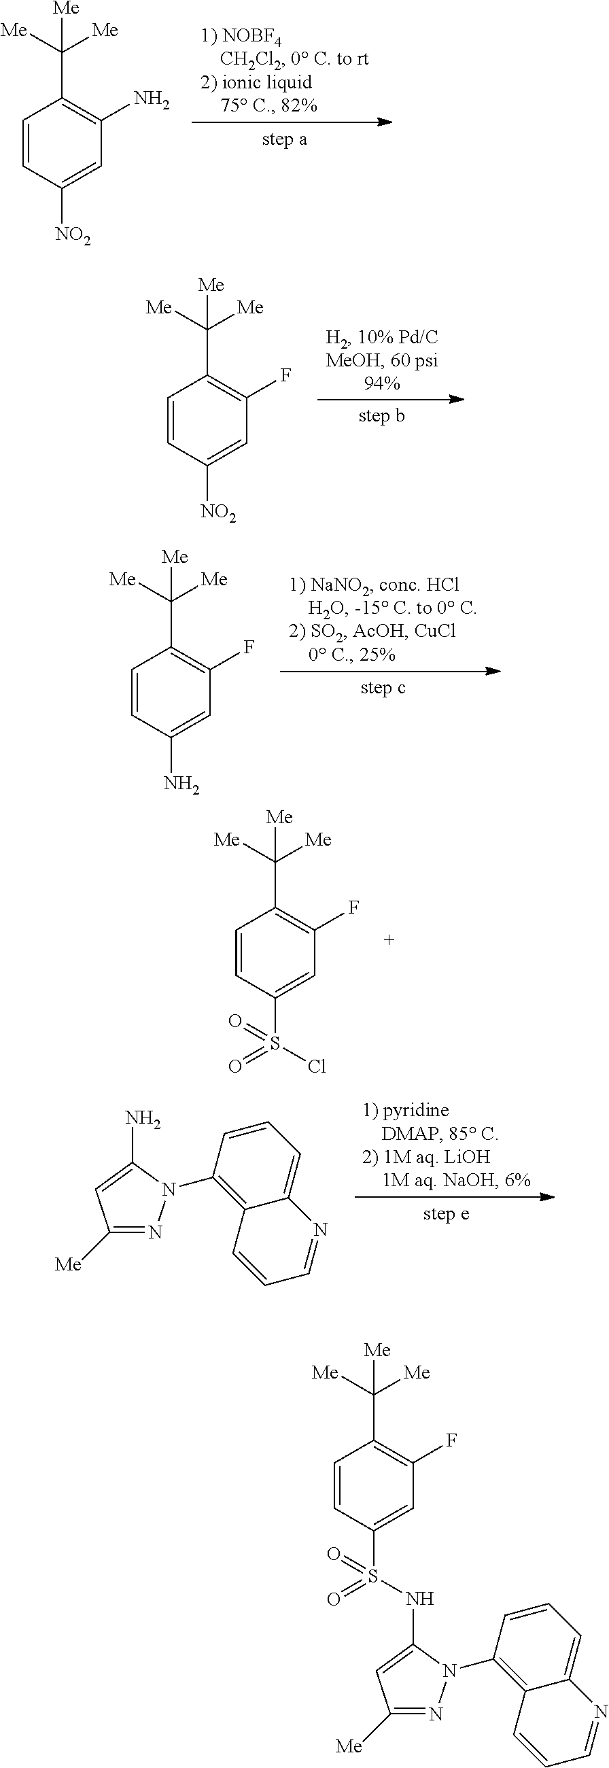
C1=CC([NO2])=CC(N)=C1C([Me])([Me])[Me].C1=CC([NO2])=CC(F)=C1C([Me])([Me])[Me].C1=CC(N)=CC(F)=C1C([Me])([Me])[Me].C1=CC(S(=O)(Cl)=O)=CC(F)=C1C([Me])([Me])[Me].C1([Me])=NN(C2=C3C(=CC=C2)N=CC=C3)C(N)=C1.C1([Me])=NN(C2=C3C(=CC=C2)N=CC=C3)C(NS(C2=CC(F)=C(C([Me])([Me])[Me])C=C2)(=O)=O)=C1
